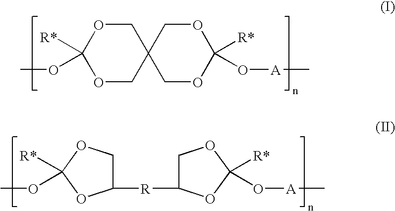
C1OC([R*])(OC)OCC12COC([R*])(O[A]C)OC2.C1C([R]C2COC([R*])(OC)O2)OC([R*])(O[A]C)O1
